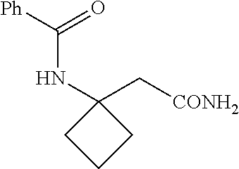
[Ph]C(NC1(C[CONH2])CCC1)=O
